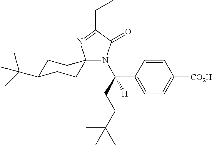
C1C(C(C)(C)C)CCC2(C1)N(C(CCC(C)(C)C)(C1=CC=C([CO2H])C=C1)[H])C(=O)C(CC)=N2
